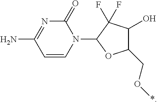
C1=CN(C2OC(CO*)C(O)C2(F)F)C(=O)N=C1N
